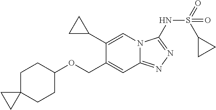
C1C2(CCC(OCC3=CC4=NN=C(NS(=O)(C5CC5)=O)N4C=C3C3CC3)C1)CC2
